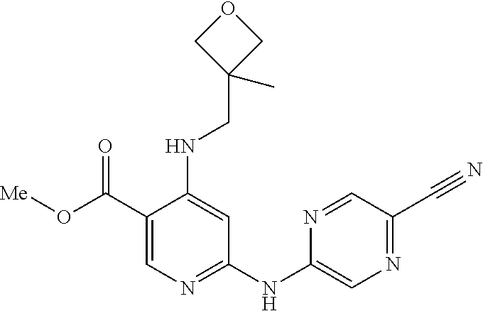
O=C(C1=CN=C(NC2=CN=C(C#N)C=N2)C=C1NCC1(C)COC1)O[Me]
